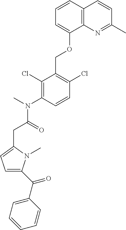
C1=CC2=C(C(OCC3=C(Cl)C=CC(N(C)C(=O)CC4=CC=C(C(C5=CC=CC=C5)=O)N4C)=C3Cl)=C1)N=C(C)C=C2
